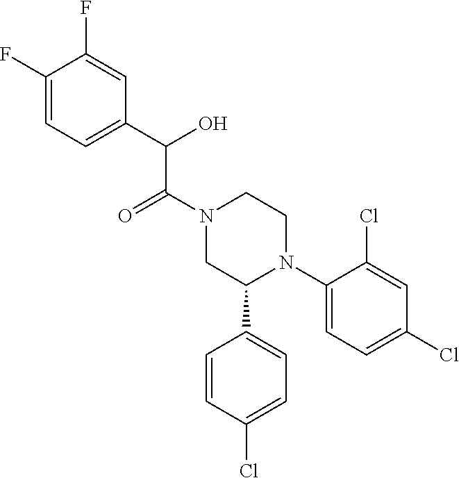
C1(F)=CC=C(C(O)C(N2CC(C3=CC=C(Cl)C=C3)N(C3=CC=C(Cl)C=C3Cl)CC2)=O)C=C1F
